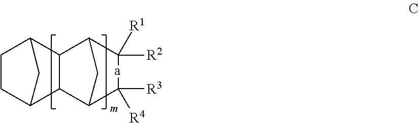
C12CCC(C1)C1C2C2C([R1])([R2])[a]C([R4])([R3])C1C2
